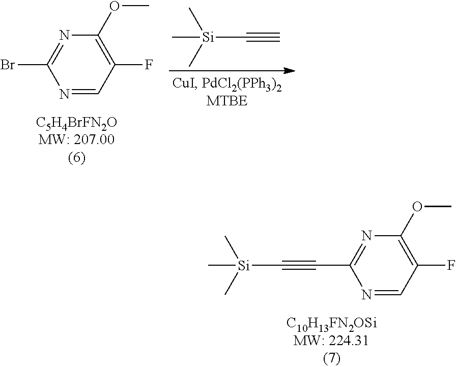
C1=NC(Br)=NC(OC)=C1F.[Si](C#C)(C)(C)C.C1=NC(C#C[Si](C)(C)C)=NC(OC)=C1F
